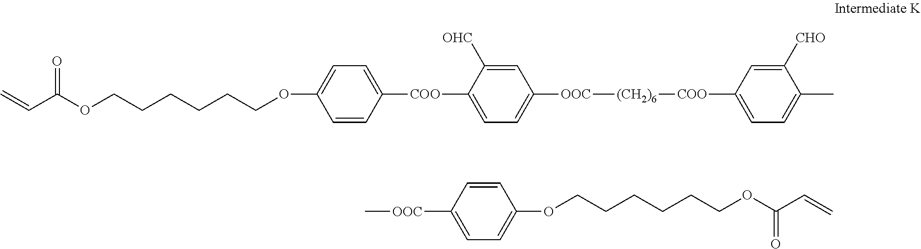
C=CC(OCCCCCCOC1=CC=C([COO]C2=CC=C([OOC][(CH2)6][COO]C3=CC=C(C)C([CHO])=C3)C=C2[OHC])C=C1)=O.C[OOC]C1=CC=C(OCCCCCCOC(C=C)=O)C=C1
